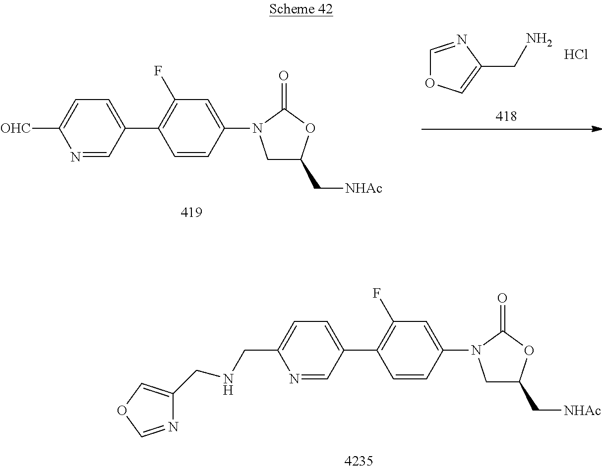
N1=CC(C2=C(F)C=C(N3CC(C[NHAc])OC3=O)C=C2)=CC=C1[OHC].C1=NC(CN)=CO1.Cl.N1=CC(C2=C(F)C=C(N3CC(C[NHAc])OC3=O)C=C2)=CC=C1CNCC1=COC=N1
